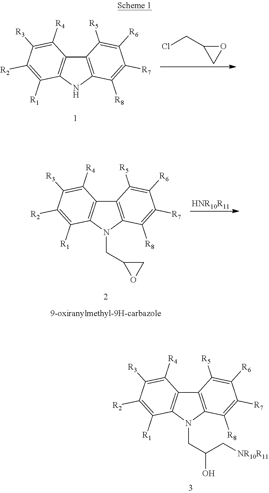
C12=C(NC3=C1C([R4])=C([R3])C([R2])=C3[R1])C([R8])=C([R7])C([R6])=C2[R5].ClCC1OC1.C12=C(C([R8])=C([R7])C([R6])=C1[R5])N(CC1CO1)C1=C2C([R4])=C([R3])C([R2])=C1[R1].[HNR10R11].C12=C(C([R8])=C([R7])C([R6])=C1[R5])N(CC(O)C[NR10R11])C1=C2C([R4])=C([R3])C([R2])=C1[R1]
